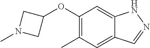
C1(OC2CN(C)C2)=C(C)C=C2C(=C1)NN=C2
